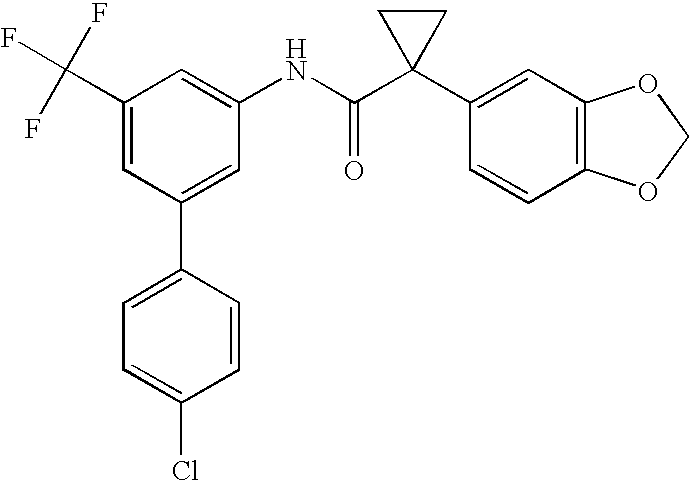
C1(C(F)(F)F)=CC(C2=CC=C(Cl)C=C2)=CC(NC(C2(C3=CC4=C(C=C3)OCO4)CC2)=O)=C1
